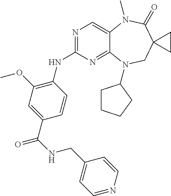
N1=C(NC2=C(OC)C=C(C(NCC3=CC=NC=C3)=O)C=C2)N=C2C(=C1)N(C)C(=O)C1(CN2C2CCCC2)CC1
